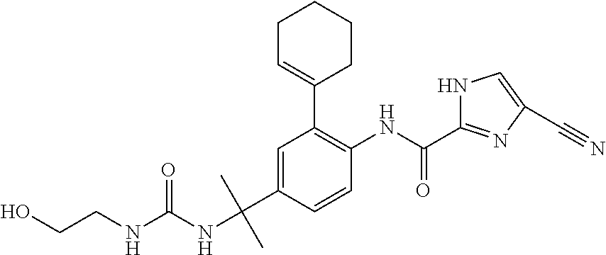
OCCNC(NC(C)(C)C1=CC(C2=CCCCC2)=C(NC(C2=NC(C#N)=CN2)=O)C=C1)=O
